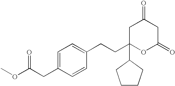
C1C(CCC2=CC=C(CC(OC)=O)C=C2)(C2CCCC2)OC(=O)CC1=O
